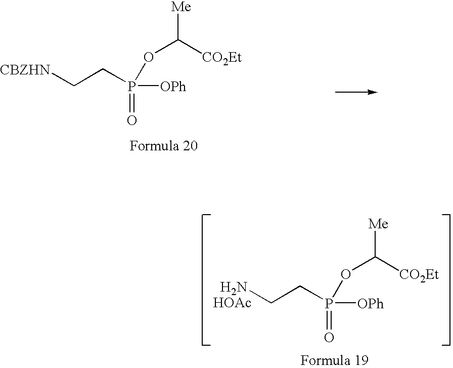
[CBZHN]CCP([OPh])(=O)OC([CO2Et])[Me].NCCP([OPh])(=O)OC([CO2Et])[Me].[HOAc]
